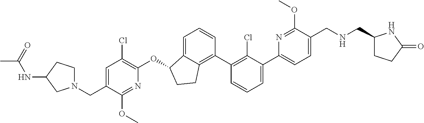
O(C1C2=CC=CC(C3=C(Cl)C(C4=CC=C(CNCC5CCC(=O)N5)C(OC)=N4)=CC=C3)=C2CC1)C1=C(Cl)C=C(CN2CCC(NC(C)=O)C2)C(OC)=N1
